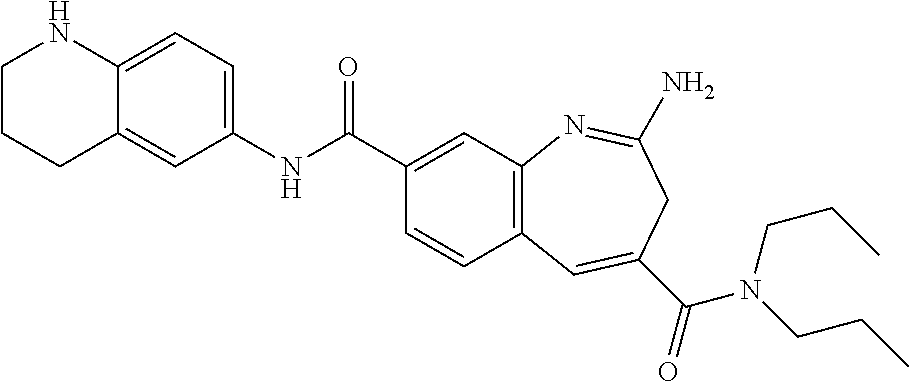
C1=C2C(=CC(NC(C3=CC4=C(C=C3)C=C(C(=O)N(CCC)CCC)CC(N)=N4)=O)=C1)CCCN2
